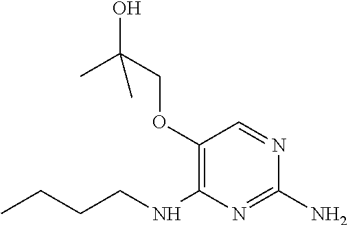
C(COC1=C(NCCCC)N=C(N)N=C1)(O)(C)C
